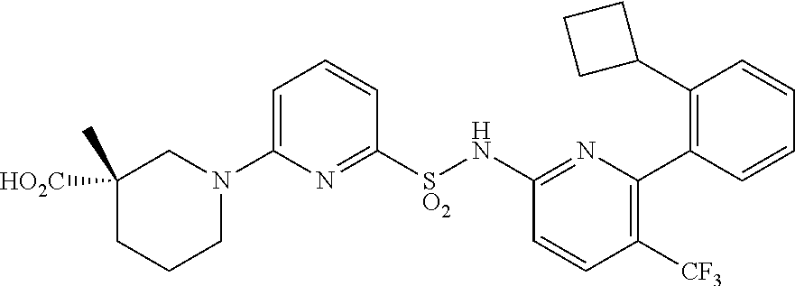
C1([HO2C])(C)CCCN(C2=CC=CC([SO2]NC3=NC(C4=C(C5CCC5)C=CC=C4)=C([CF3])C=C3)=N2)C1
